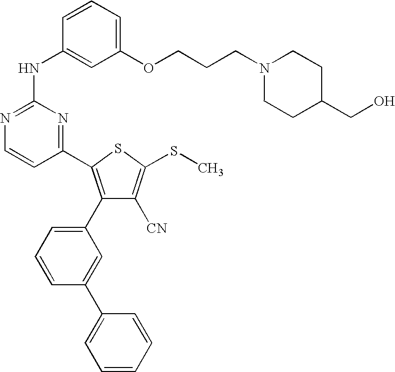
C1=CC(NC2=NC=CC(C3=C(C4=CC=CC(C5=CC=CC=C5)=C4)C([CN])=C(SC)S3)=N2)=CC(OCCCN2CCC(CO)CC2)=C1
